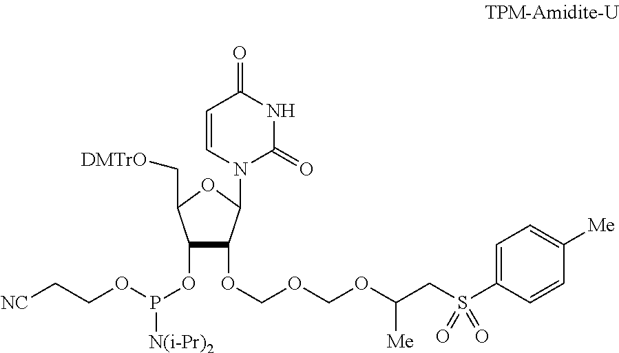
C1(OP(OCC[NC])[N(i-Pr)2])C(OCOCOC(CS(C2=CC=C([Me])C=C2)(=O)=O)[Me])C(N2C(=O)NC(=O)C=C2)OC1C[DMTrO]
